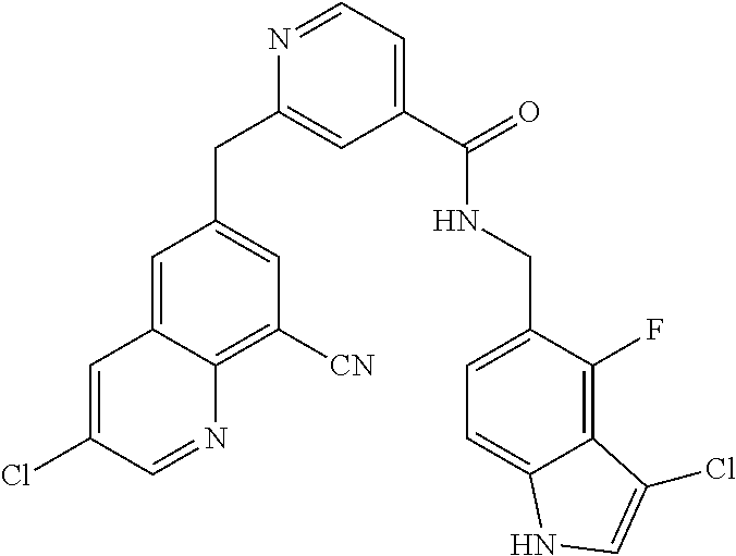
C1=C2C(=C([CN])C=C1CC1=CC(C(=O)NCC3=CC=C4C(=C3F)C(Cl)=CN4)=CC=N1)N=CC(Cl)=C2
